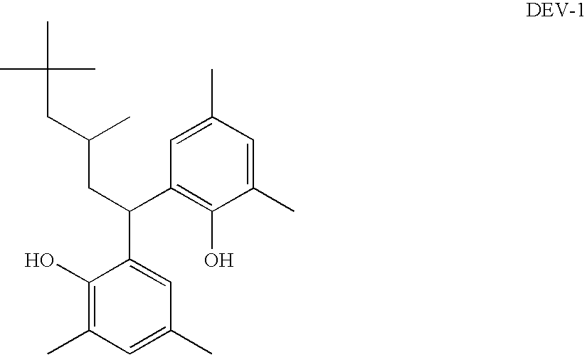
C1(O)=C(C)C=C(C)C=C1C(CC(CC(C)(C)C)C)C1=C(O)C(C)=CC(C)=C1
